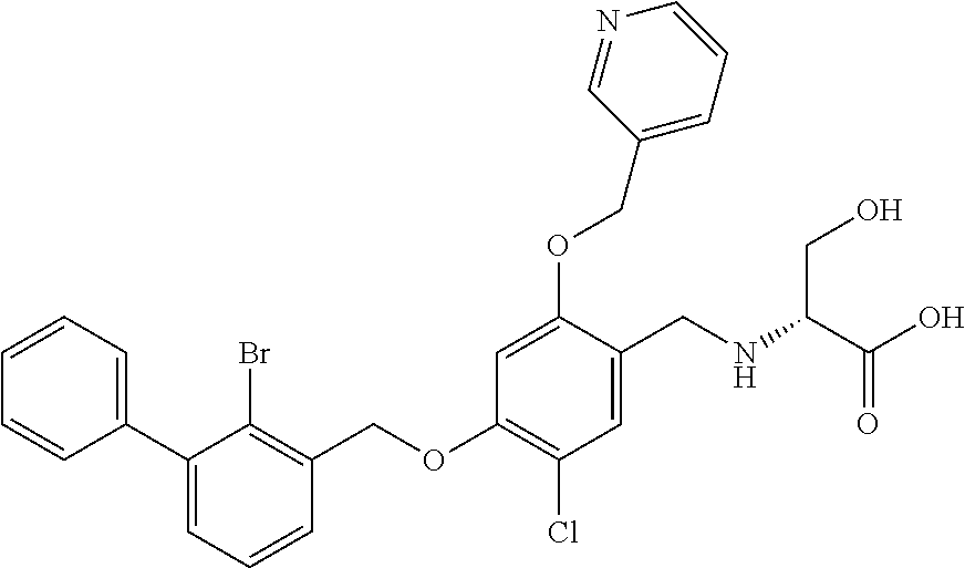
C1=CC(C2=CC=CC(COC3=C(Cl)C=C(CNC(CO)C(O)=O)C(OCC4=CC=CN=C4)=C3)=C2Br)=CC=C1
